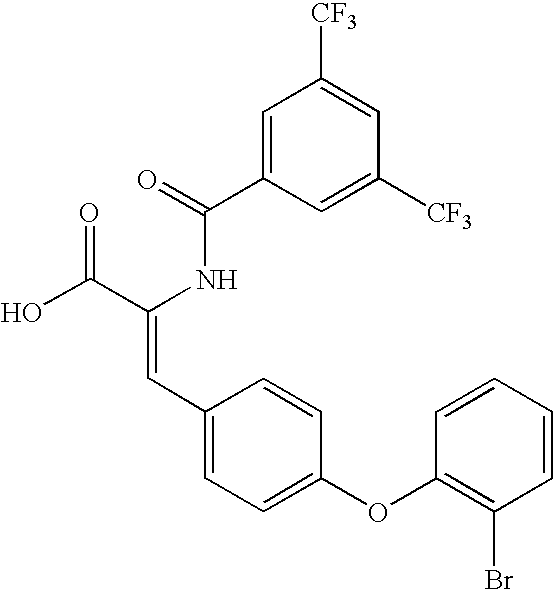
C1=C(C(=O)NC(C(O)=O)=CC2=CC=C(OC3=C(Br)C=CC=C3)C=C2)C=C([CF3])C=C1[CF3]
